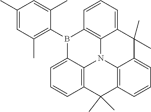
CC1=CC(C)=C(B2C3=CC=CC4=C3N3C5=C2C=CC=C5C(C)(C)C2=CC=CC(=C32)C4(C)C)C(C)=C1
